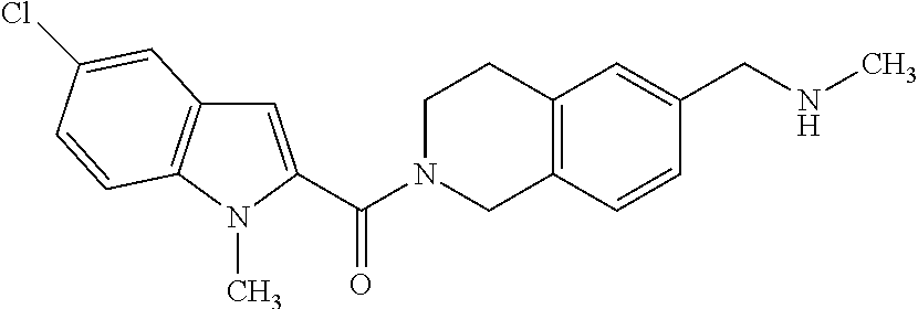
C(N1CC2=C(CC1)C=C(CNC)C=C2)(=O)C1=CC2=C(N1C)C=CC(Cl)=C2
